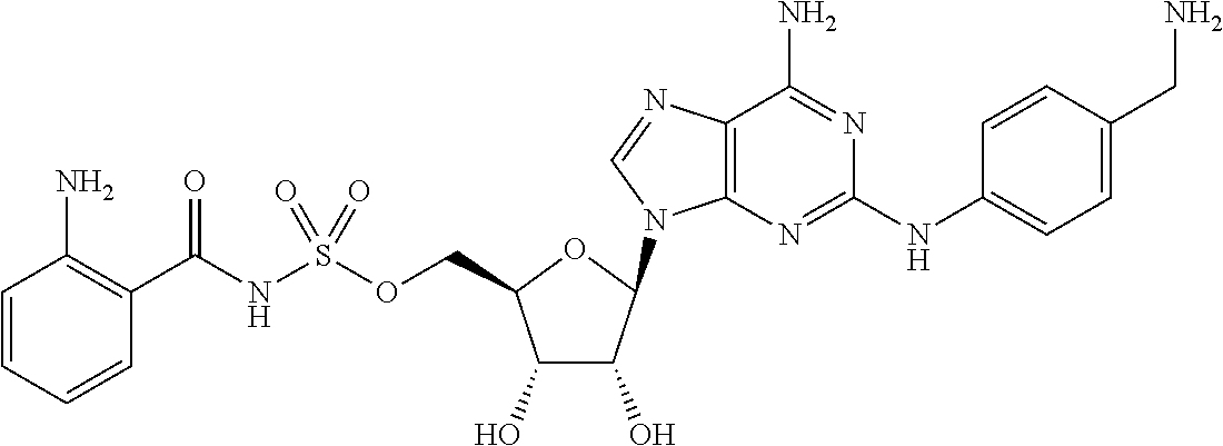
C1(O)C(O)C(N2C3=C(C(N)=NC(NC4=CC=C(CN)C=C4)=N3)N=C2)OC1COS(NC(C1=C(N)C=CC=C1)=O)(=O)=O
